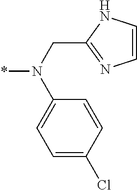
C1=CNC(CN(*)C2=CC=C(Cl)C=C2)=N1
